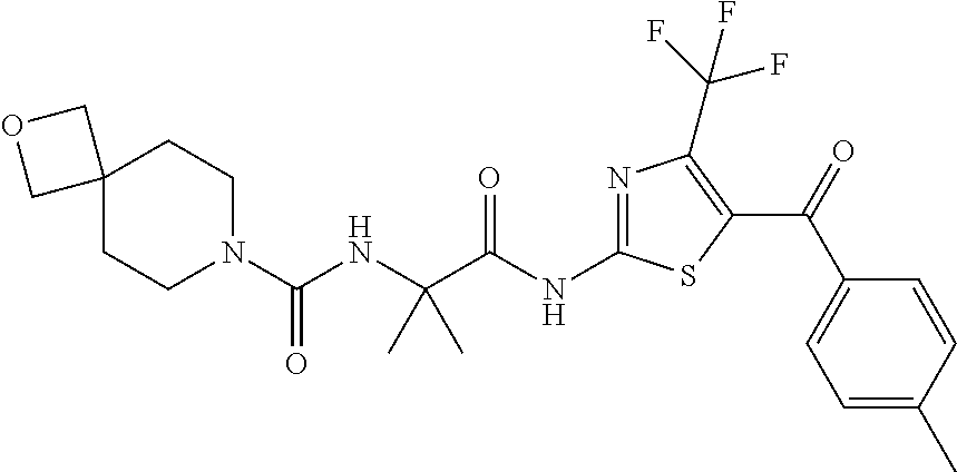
C(NC(C)(C(NC1=NC(C(F)(F)F)=C(C(=O)C2=CC=C(C)C=C2)S1)=O)C)(N1CCC2(CC1)COC2)=O
